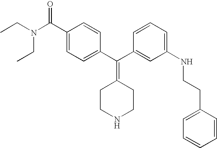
CCN(CC)C(C1=CC=C(C(C2=CC(NCCC3=CC=CC=C3)=CC=C2)=C2CCNCC2)C=C1)=O
